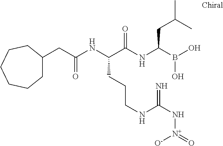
C(C(NC(C(NC(B(O)O)CC(C)C)=O)CCCNC(N[N+](=O)[O-])=N)=O)C1CCCCCC1
